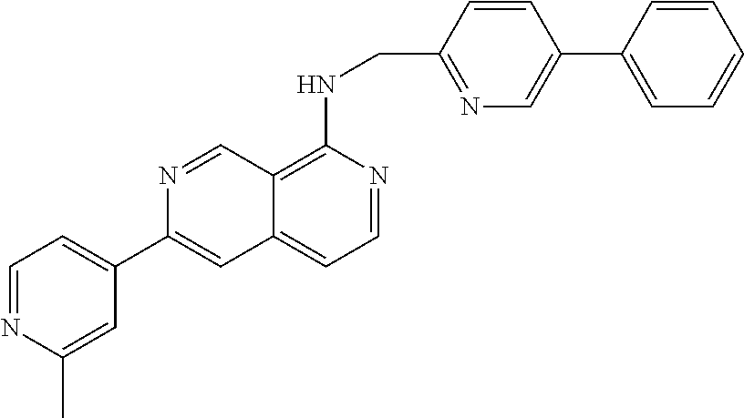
C1=NC(C)=CC(C2=CC3=CC=NC(NCC4=NC=C(C5=CC=CC=C5)C=C4)=C3C=N2)=C1
